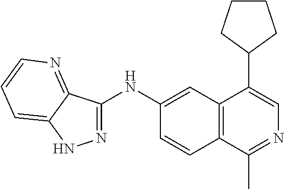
N1=C(NC2=CC3=C(C=C2)C(C)=NC=C3C2CCCC2)C2=NC=CC=C2N1
